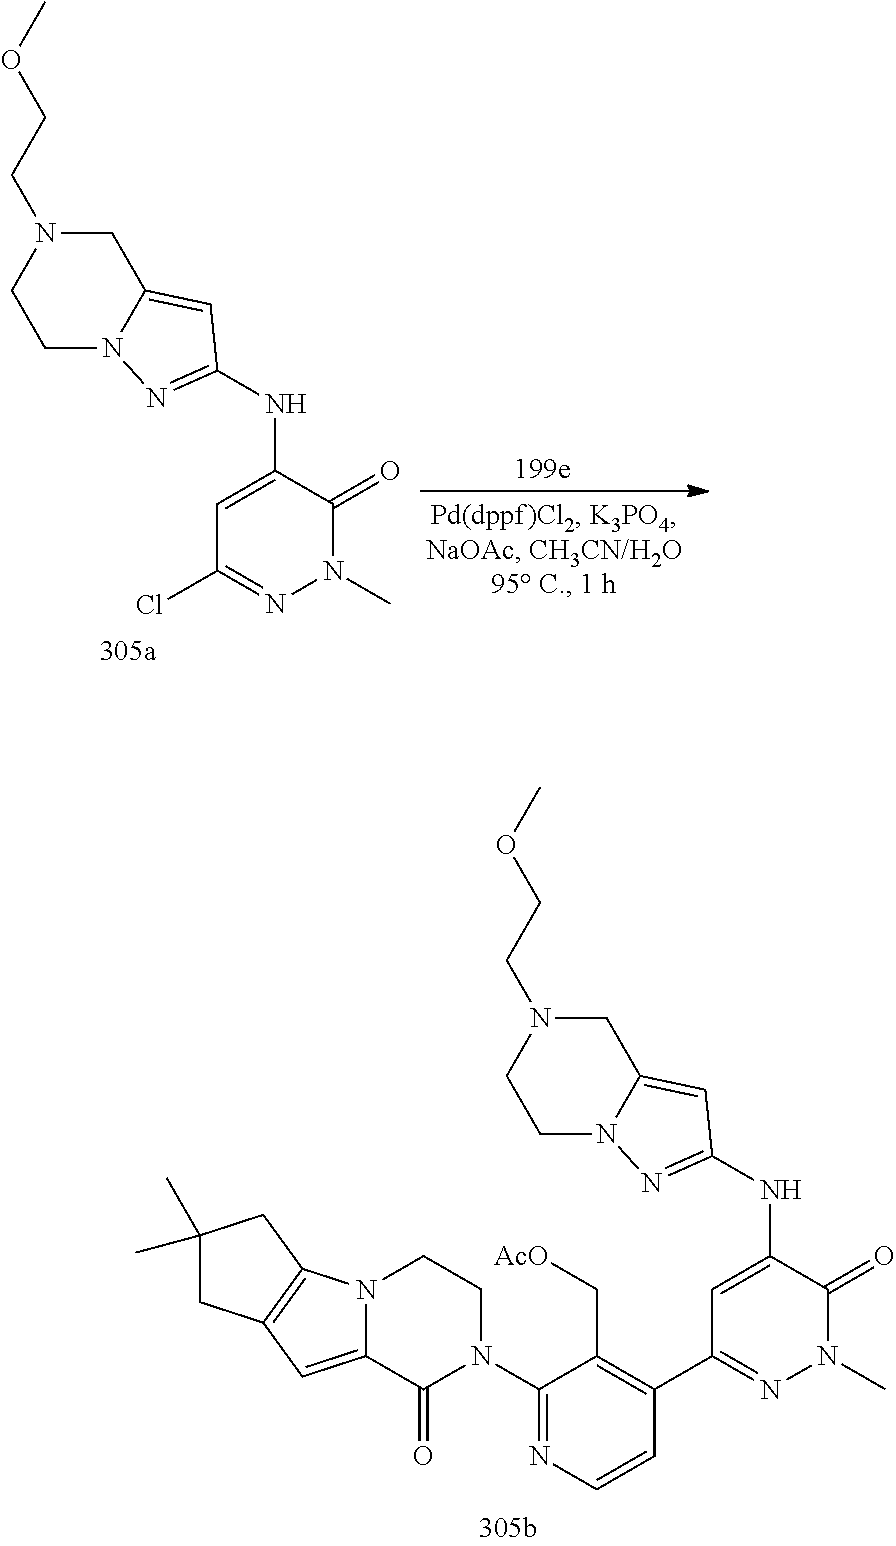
C1=C(NC2=NN3C(=C2)CN(CCOC)CC3)C(=O)N(C)N=C1Cl.C1=C(NC2=NN3C(=C2)CN(CCOC)CC3)C(=O)N(C)N=C1C1=C(C[AcO])C(N2CCN3C(=CC4=C3CC(C)(C)C4)C2=O)=NC=C1
